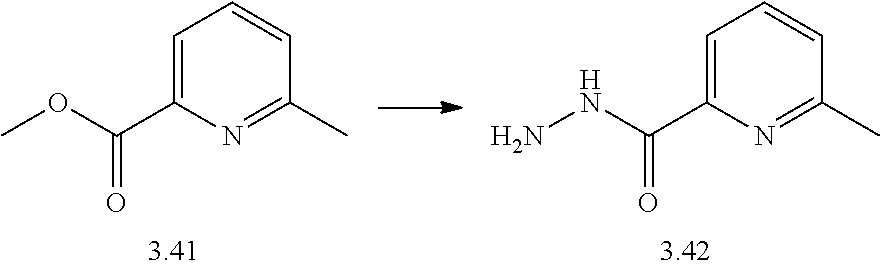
C1=C(C(=O)OC)N=C(C)C=C1.C1=C(C(=O)NN)N=C(C)C=C1
